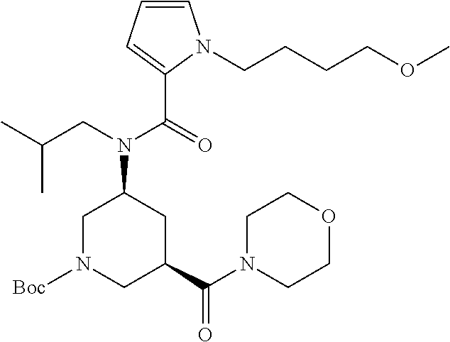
C1=CC=C(C(=O)N(CC(C)C)C2CN([Boc])CC(C(N3CCOCC3)=O)C2)N1CCCCOC
